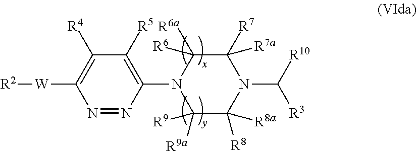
N1=NC(N2C([R6])([R6a])C([R7a])([R7])N(C([R10])[R3])C([R8])([R8a])C2([R9a])[R9])=C([R5])C([R4])=C1[W][R2]
